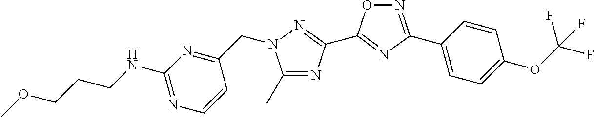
C1(C)=NC(C2=NC(C3=CC=C(OC(F)(F)F)C=C3)=NO2)=NN1CC1=NC(NCCCOC)=NC=C1
